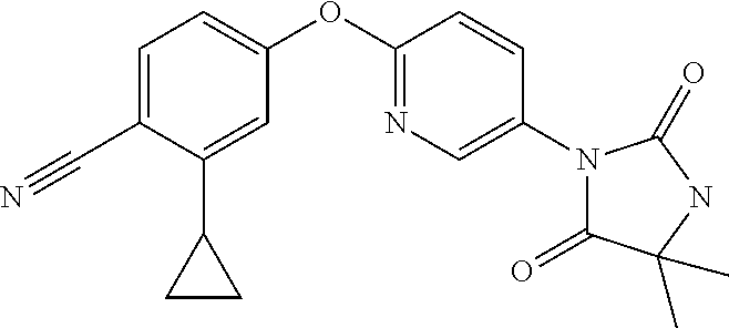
C1(OC2=CC=C(C#N)C(C3CC3)=C2)=NC=C(N2C(=O)C(C)(C)NC2=O)C=C1
